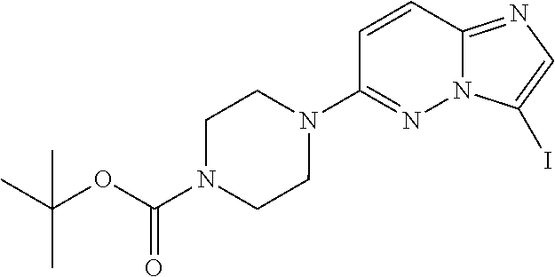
N1(C2=NN3C(=NC=C3I)C=C2)CCN(C(OC(C)(C)C)=O)CC1
